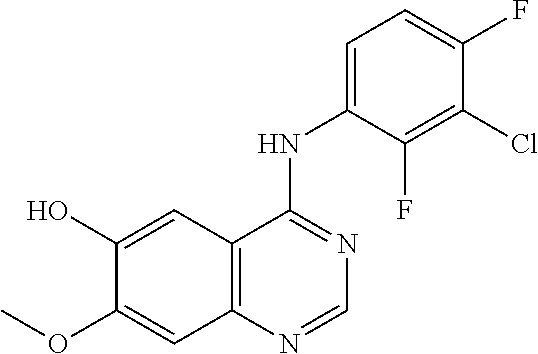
C12=C(C=C(O)C(OC)=C1)C(NC1=CC=C(F)C(Cl)=C1F)=NC=N2
